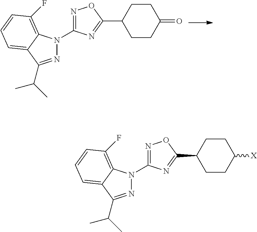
N1=C(C(C)C)C2=CC=CC(F)=C2N1C1=NOC(C2CCC(=O)CC2)=N1.N1=C(C(C)C)C2=CC=CC(F)=C2N1C1=NOC(C2CCC([X])CC2)=N1
